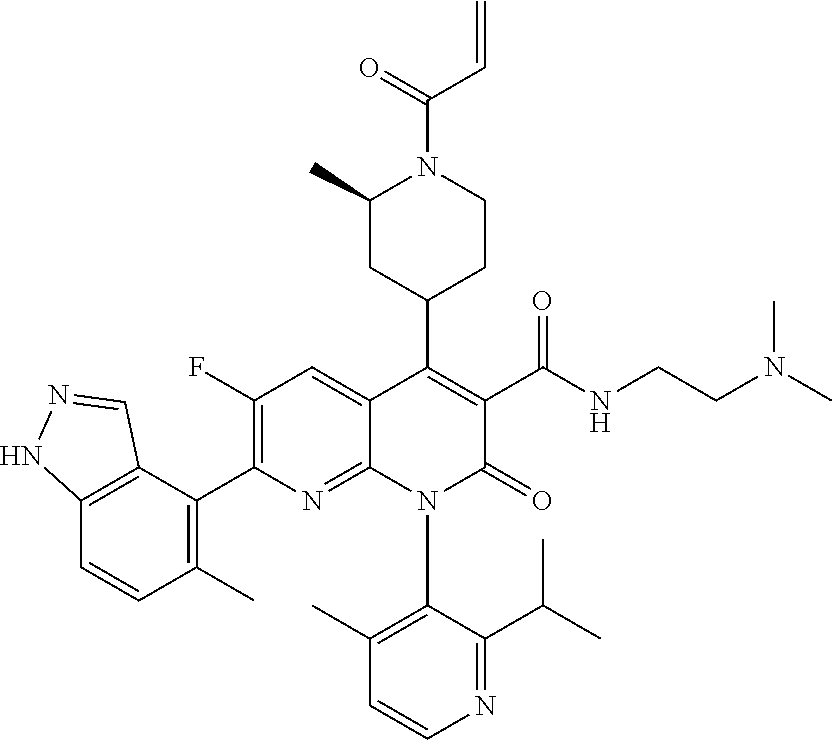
C1(F)=C(C2=C(C)C=CC3=C2C=NN3)N=C2C(=C1)C(C1CCN(C(=O)C=C)C(C)C1)=C(C(NCCN(C)C)=O)C(=O)N2C1=C(C)C=CN=C1C(C)C
